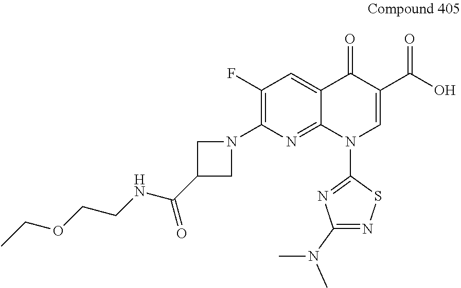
C1(F)=C(N2CC(C(NCCOCC)=O)C2)N=C2C(=C1)C(=O)C(C(=O)O)=CN2C1=NC(N(C)C)=NS1
